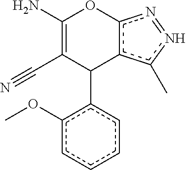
C1(N)=C(C#N)C(c2c(OC)cccc2)c2c(n=nc2C)O1
